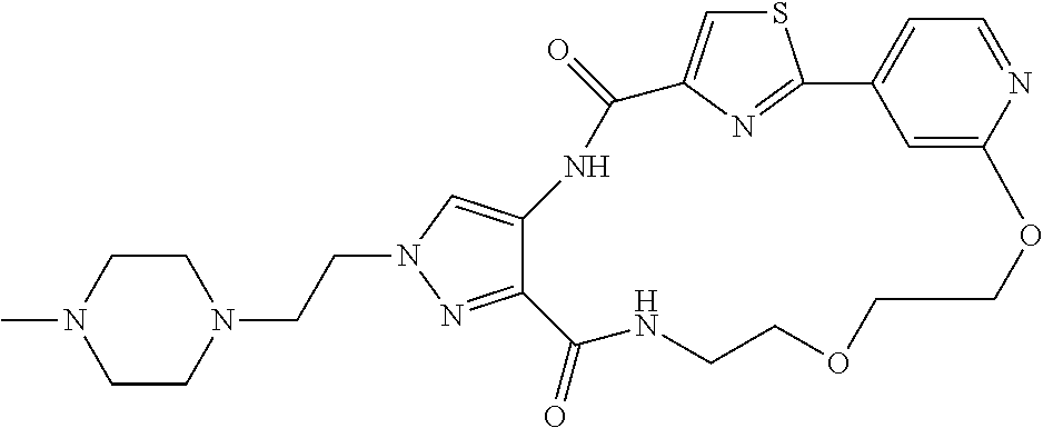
C(CN1CCN(C)CC1)N1C=C2C(=N1)C(=O)NCCOCCOC1=CC(=CC=N1)C1=NC(=CS1)C(=O)N2
